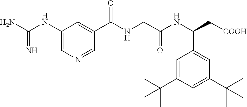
C1(NC(N)=N)=CN=CC(C(NCC(NC(C[COOH])C2=CC(C(C)(C)C)=CC(C(C)(C)C)=C2)=O)=O)=C1
